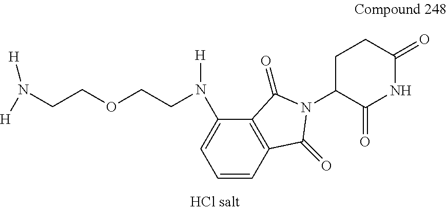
C12=C(C(=O)N(C3C(=O)NC(=O)CC3)C1=O)C(N(CCOCCN([H])[H])[H])=CC=C2
